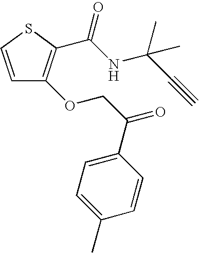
C1=CSC(C(NC(C#C)(C)C)=O)=C1OCC(=O)C1=CC=C(C)C=C1
